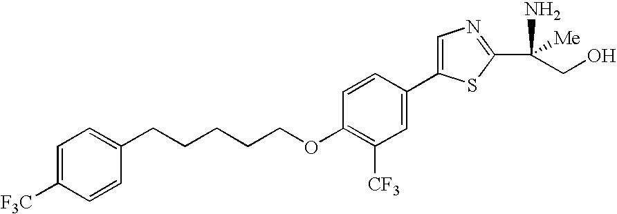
O(C1=C([CF3])C=C(C2=CN=C(C(N)(CO)[Me])S2)C=C1)CCCCCC1=CC=C([F3C])C=C1
